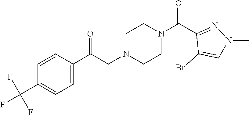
C1=CC(C(CN2CCN(C(C3=NN(C)C=C3Br)=O)CC2)=O)=CC=C1C(F)(F)F
